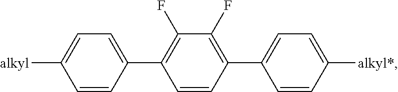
C1=CC(C2=C(F)C(F)=C(C3=CC=C([alkyl*])C=C3)C=C2)=CC=C1[alkyl]
